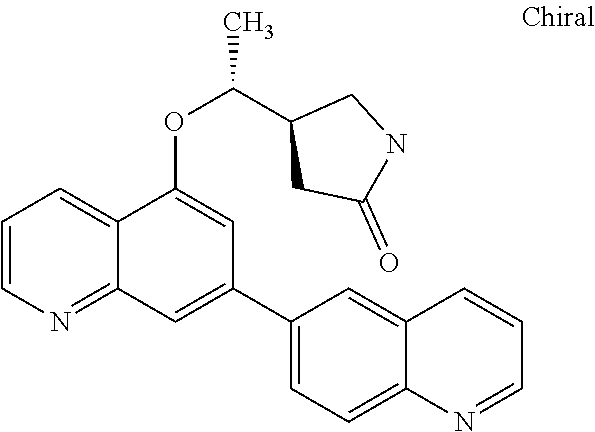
C1=CN=C2C(=C1)C(OC(C1CC(=O)NC1)C)=CC(C1=CC=C3C(=C1)C=CC=N3)=C2
